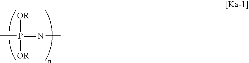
[OR]P(=NC)([OR])C
